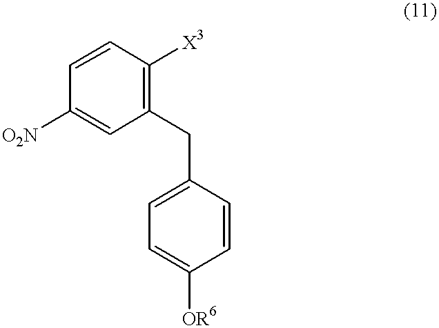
C1=CC([X3])=C(CC2=CC=C([OR6])C=C2)C=C1[O2N]
